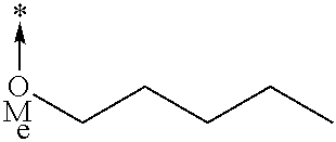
C(CCCC)[OMe]->*
